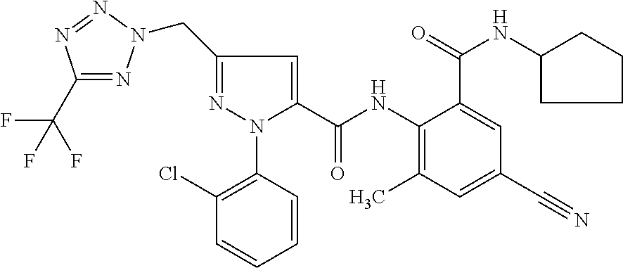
C1(CN2N=C(C(F)(F)F)N=N2)=NN(C2=C(Cl)C=CC=C2)C(C(NC2=C(C)C=C(C#N)C=C2C(NC2CCCC2)=O)=O)=C1
